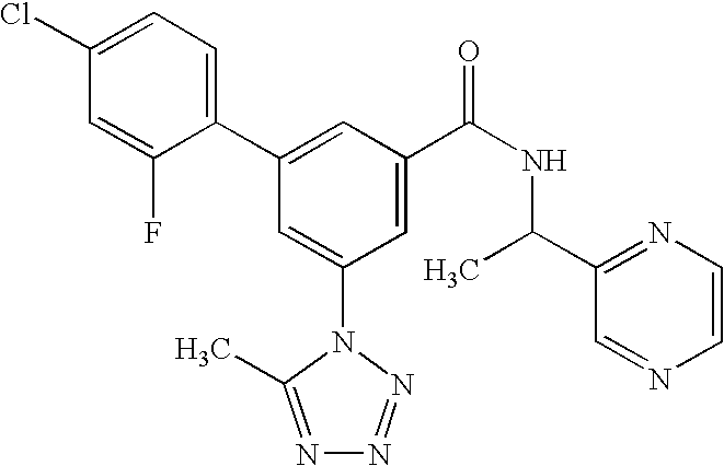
C1(C2=CC(C(NC(C3=NC=CN=C3)C)=O)=CC(N3C(C)=NN=N3)=C2)=CC=C(Cl)C=C1F
